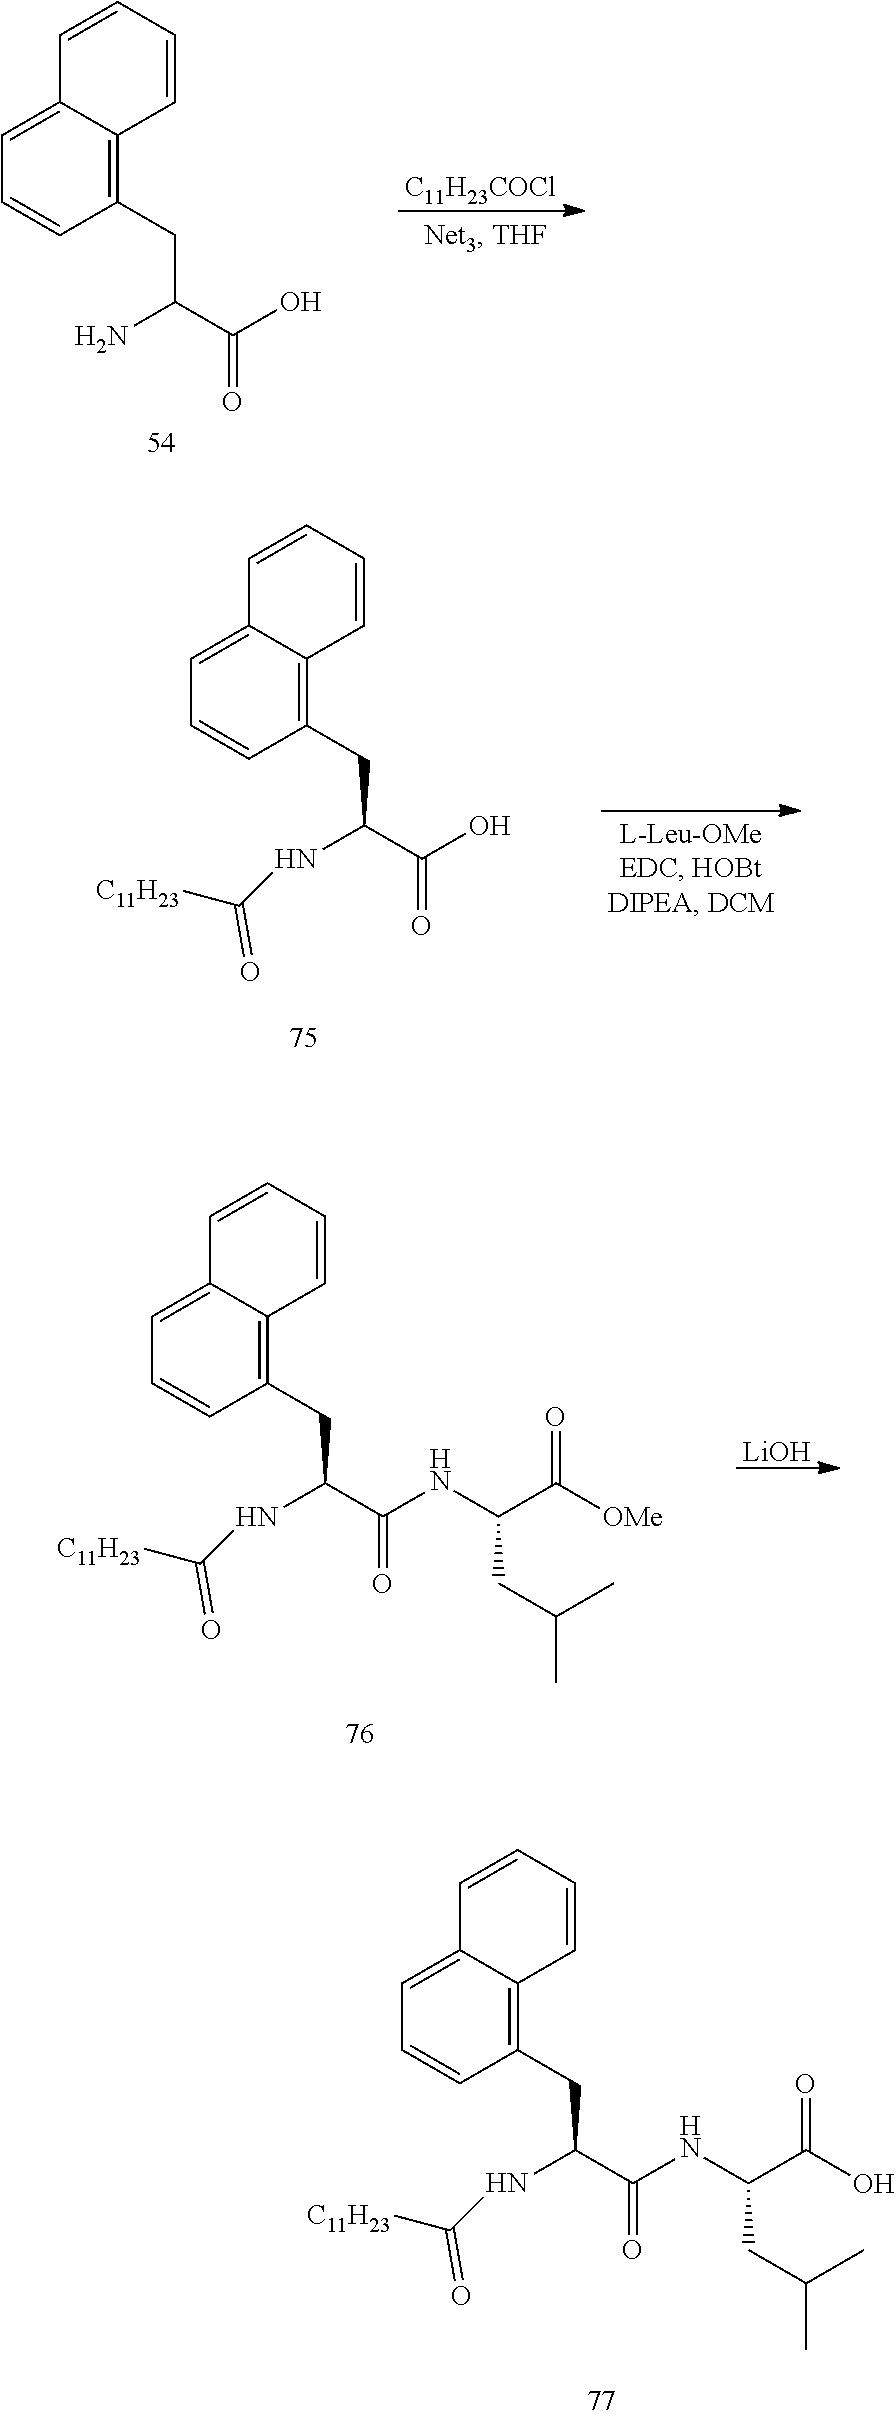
C1=C2C(=C(CC(C(O)=O)N)C=C1)C=CC=C2.[C11H23COCl].[LiOH].C1=C2C(=C(CC(C(NC(C([OMe])=O)CC(C)C)=O)NC([C11H23])=O)C=C1)C=CC=C2.C1=C2C(=C(CC(C(NC(C(O)=O)CC(C)C)=O)NC([C11H23])=O)C=C1)C=CC=C2.C1=C2C(=C(CC(C(O)=O)NC([C11H23])=O)C=C1)C=CC=C2
